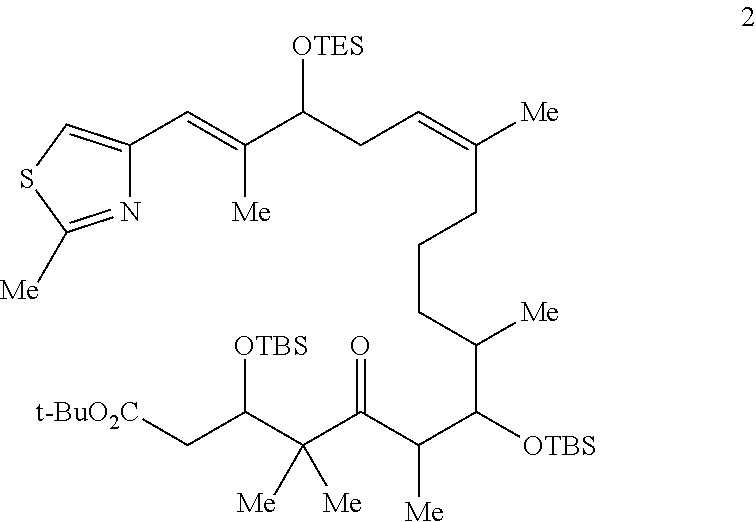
N1=C([Me])SC=C1C=C(C(CC=C([Me])CCCC(C([OTBS])C(C(C(C(C[t-BuO2C])[OTBS])([Me])[Me])=O)[Me])[Me])[OTES])[Me]
